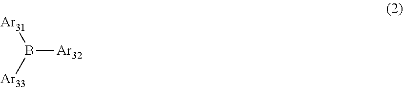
[Ar31]B([Ar33])[Ar32]
